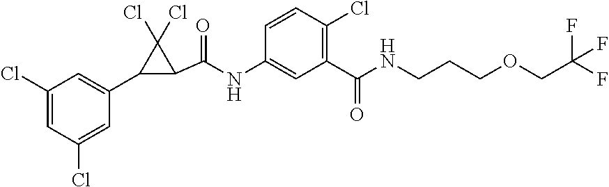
C1(Cl)=CC(Cl)=CC(C2C(C(=O)NC3=CC(C(=O)NCCCOCC(F)(F)F)=C(Cl)C=C3)C2(Cl)Cl)=C1
